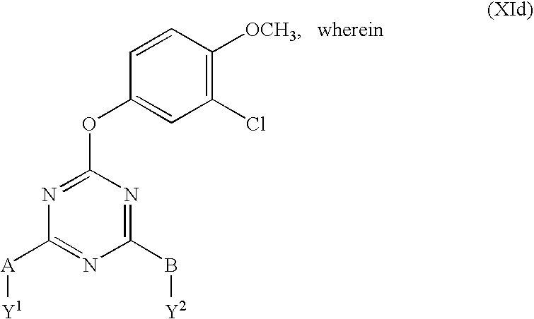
N1=C(OC2=CC(Cl)=C([OCH3])C=C2)N=C(B[Y2])N=C1[A][Y1]
